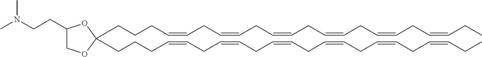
C(CC=CCC=CCC=CCC=CCC=CCC=CCC)CC1(CCCC=CCC=CCC=CCC=CCC=CCC=CCC)OC(CCN(C)C)CO1
